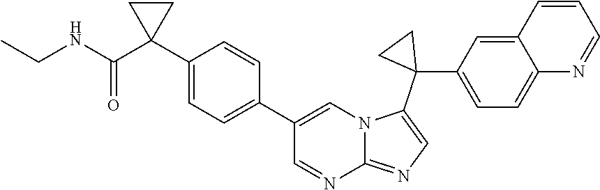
C1(C2(C(NCC)=O)CC2)=CC=C(C2=CN3C(=NC=C3C3(C4=CC=C5C(=C4)C=CC=N5)CC3)N=C2)C=C1
